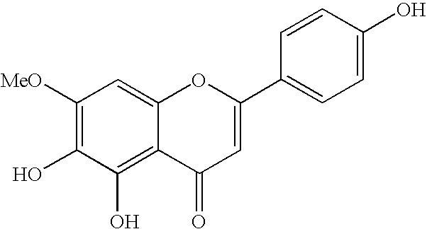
[MeO]C1=C(O)C(O)=C2C(=C1)OC(C1=CC=C(O)C=C1)=CC2=O
